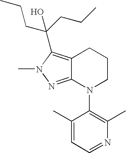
C12=C(C(CCC)(CCC)O)N(C)N=C1N(C1=C(C)N=CC=C1C)CCC2
